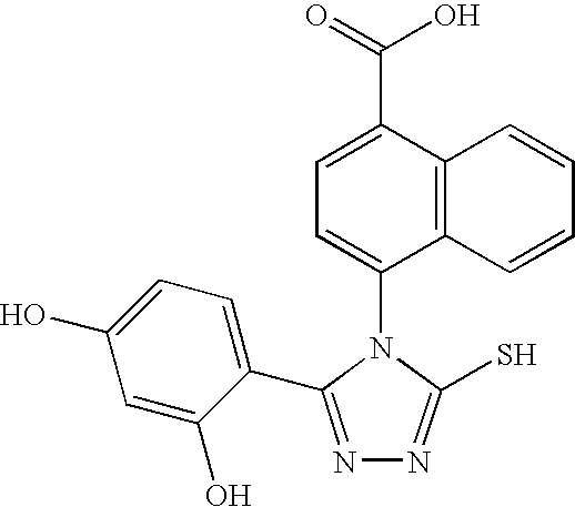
C1=C(C(=O)O)C2=C(C(N3C(S)=NN=C3C3=CC=C(O)C=C3O)=C1)C=CC=C2
